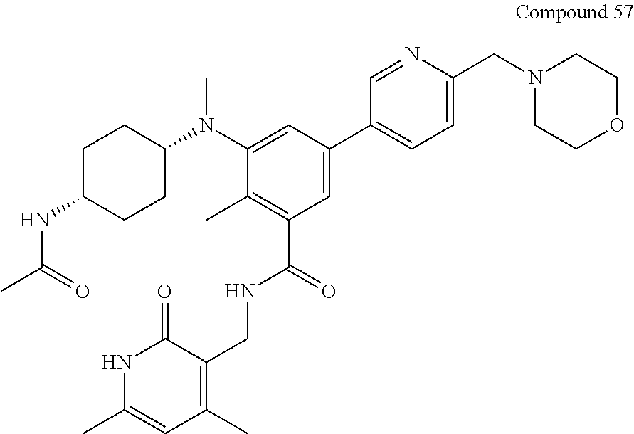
C1C(NC(C)=O)CCC(N(C2=CC(C3=CC=C(CN4CCOCC4)N=C3)=CC(C(NCC3=C(C)C=C(C)NC3=O)=O)=C2C)C)C1
